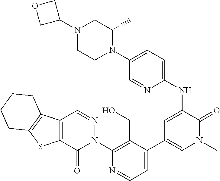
C1=C(C2=CN(C)C(=O)C(NC3=CC=C(N4C(C)CN(C5COC5)CC4)C=N3)=C2)C(CO)=C(N2N=CC3=C(C2=O)SC2=C3CCCC2)N=C1
